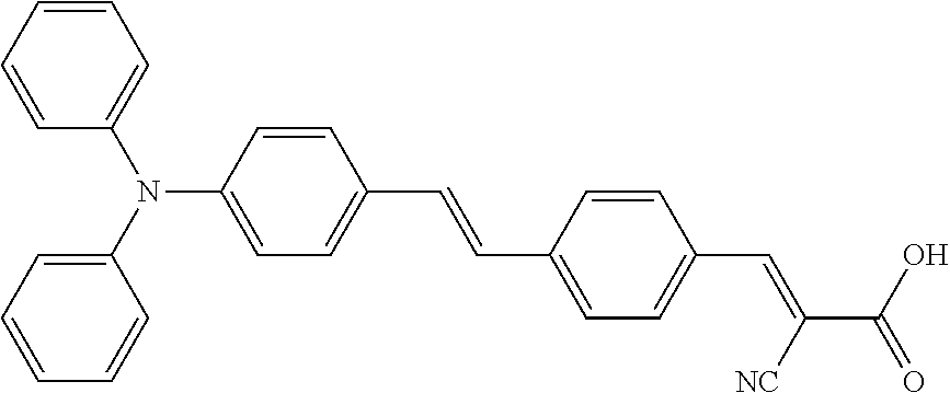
C1=CC=CC=C1N(C1=CC=CC=C1)C1=CC=C(C=CC2=CC=C(C=C(C(=O)O)[NC])C=C2)C=C1
